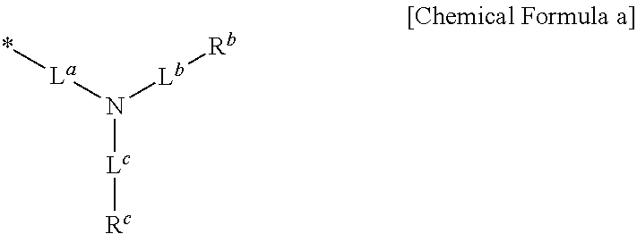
N([Lc][Rc])([La]*)[Lb][Rb]
